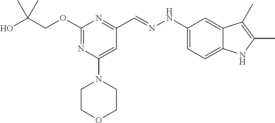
OC(COC1=NC(N2CCOCC2)=CC(C=NNC2=CC=C3C(=C2)C(C)=C(C)N3)=N1)(C)C
